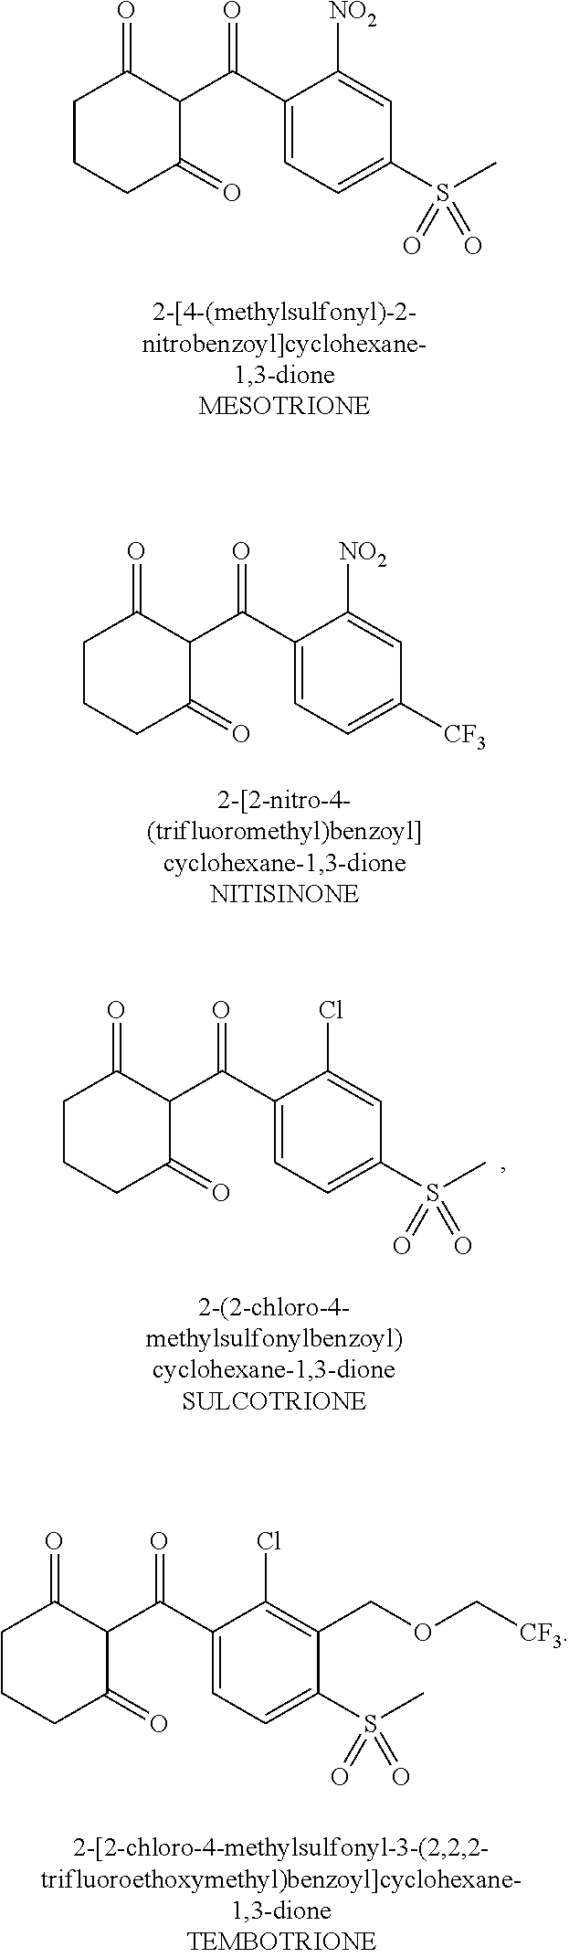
C1=C(C(C2C(=O)CCCC2=O)=O)C([NO2])=CC(S(C)(=O)=O)=C1.C1=C(C(C2C(=O)CCCC2=O)=O)C([NO2])=CC([CF3])=C1.O(C[CF3])CC1=C(Cl)C(C(C2C(=O)CCCC2=O)=O)=CC=C1S(C)(=O)=O.C1=C(C(C2C(=O)CCCC2=O)=O)C(Cl)=CC(S(C)(=O)=O)=C1
